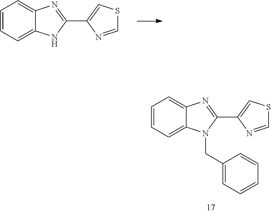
C1=CC=C2C(=C1)N=C(C1=CSC=N1)N2CC1=CC=CC=C1.C1=CC=C2C(=C1)N=C(C1=CSC=N1)N2
